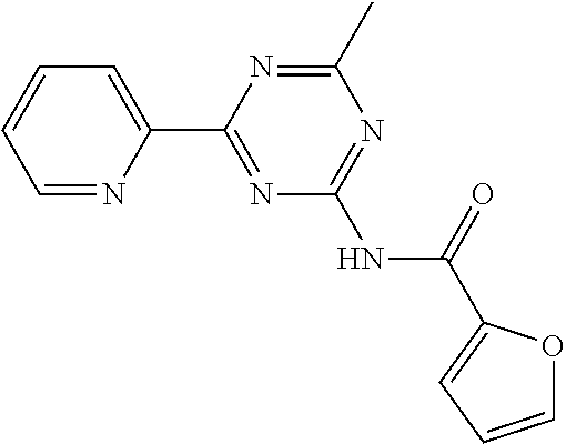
C1=C(C2=NC(NC(=O)C3=CC=CO3)=NC(C)=N2)N=CC=C1
